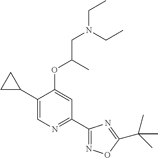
C1(C2CC2)=CN=C(C2=NOC(C(C)(C)C)=N2)C=C1OC(C)CN(CC)CC
